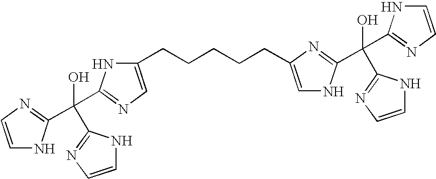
C1(CCCCCC2=CNC(C(O)(C3=NC=CN3)C3=NC=CN3)=N2)=CN=C(C(C2=NC=CN2)(C2=NC=CN2)O)N1
